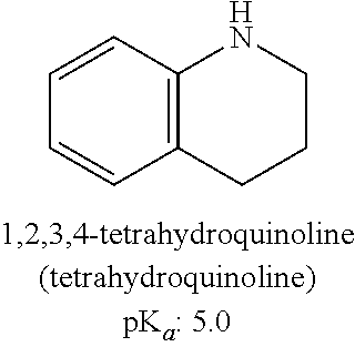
C1=CC2=C(C=C1)CCCN2
